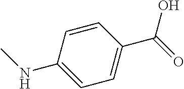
C1=C(C(=O)O)C=CC(NC)=C1
